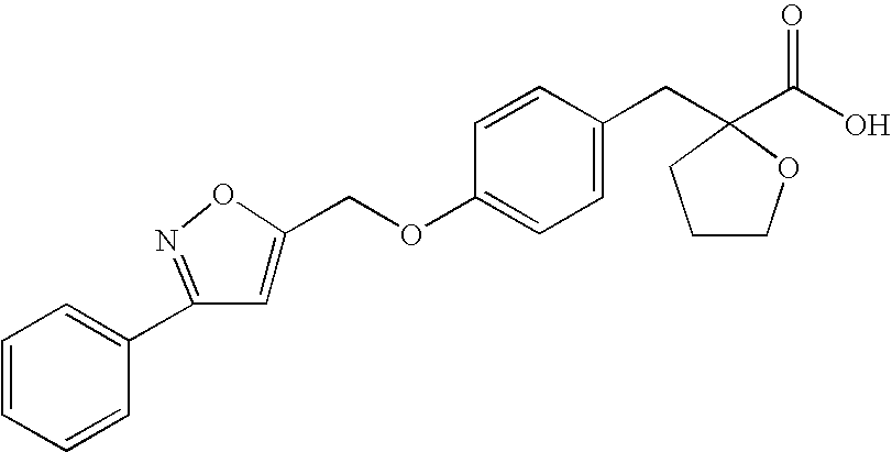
C1=CC=CC(C2=NOC(COC3=CC=C(CC4(C(O)=O)OCCC4)C=C3)=C2)=C1
